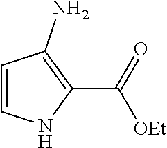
C1=CNC(C(=O)[OEt])=C1N
